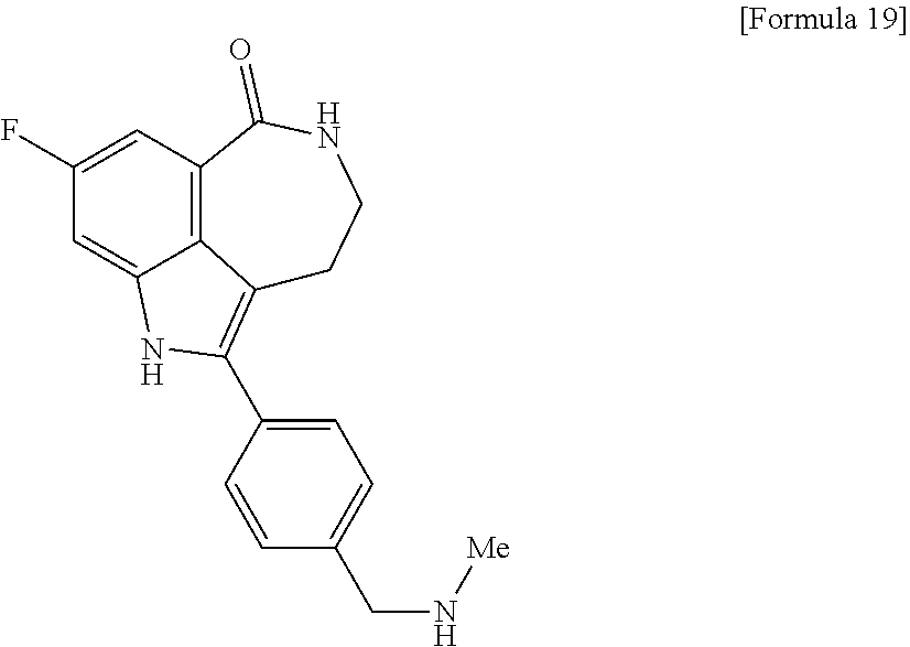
C12=C3C=C(F)C=C1NC(C1=CC=C(CN[Me])C=C1)=C2CCNC3=O
